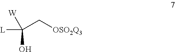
C(C[OSO2Q3])([L])([W])O
